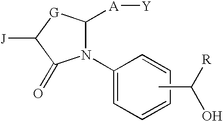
CC(O)[R].C1=CC=CC=C1N1C([A][Y])[G]C([J])C1=O
